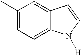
C1(C)=CC=C2C(=C1)C=CN2[H]
